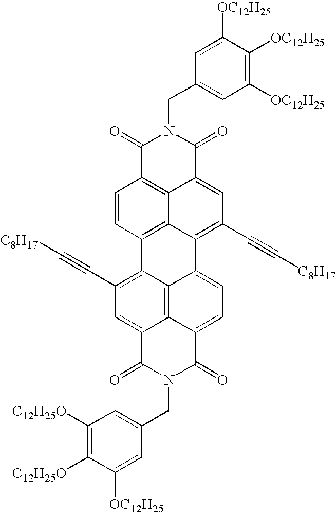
C1([OC12H25])=C([OC12H25])C([OC12H25])=CC(CN2C(=O)C3=C4C(=CC(C#C[C8H17])=C5C4=C(C=C3)C3=C(C#C[C8H17])C=C4C6=C3C5=CC=C6C(=O)N(CC3=CC([C12H25O])=C([C12H25O])C([OC12H25])=C3)C4=O)C2=O)=C1
